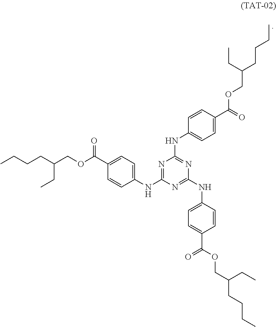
N1=C(NC2=CC=C(C(OCC(CCCC)CC)=O)C=C2)N=C(NC2=CC=C(C(OCC(CCCC)CC)=O)C=C2)N=C1NC1=CC=C(C(OCC(CCCC)CC)=O)C=C1
